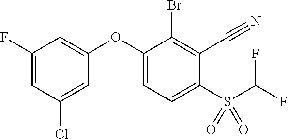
C1(F)=CC(Cl)=CC(OC2=CC=C(S(C(F)F)(=O)=O)C(C#N)=C2Br)=C1
